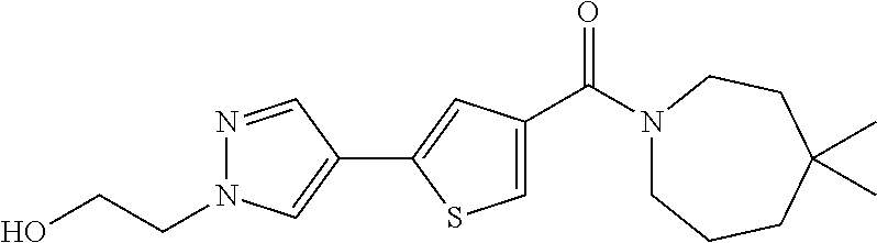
C1=C(C(N2CCCC(C)(C)CC2)=O)C=C(C2=CN(CCO)N=C2)S1
